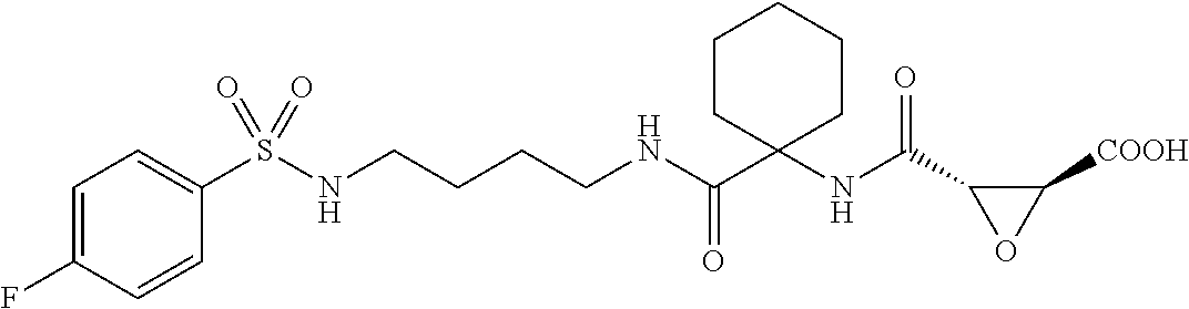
C1(S(NCCCCNC(C2(NC(C3C([COOH])O3)=O)CCCCC2)=O)(=O)=O)=CC=C(F)C=C1
